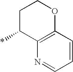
C12=C(C=CC=N1)OCCC2*
